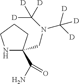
N1CCCC1(C(N)=O)CN(C([D])([D])[D])C([D])([D])[D]
